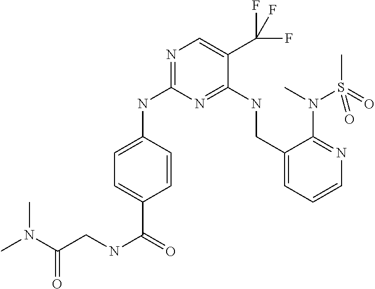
C1=C(C(NCC(N(C)C)=O)=O)C=CC(NC2=NC=C(C(F)(F)F)C(NCC3=CC=CN=C3N(C)S(C)(=O)=O)=N2)=C1
